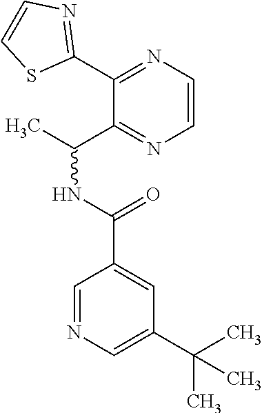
C1=NC=C(C(C)(C)C)C=C1C(NC(C)C1=NC=CN=C1C1=NC=CS1)=O
